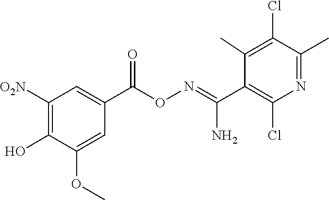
C1([O2N])=C(O)C(OC)=CC(C(ON=C(C2=C(Cl)N=C(C)C(Cl)=C2C)N)=O)=C1
